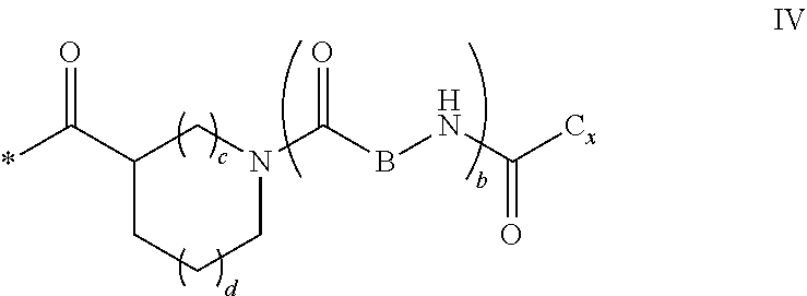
C1(C(*)=O)CCCN(C(BNC([Cx])=O)=O)C1
